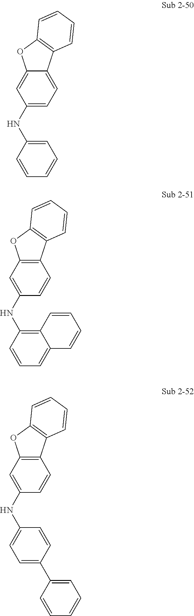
C12=CC(NC3=CC=CC=C3)=CC=C1C1=C(O2)C=CC=C1.C12=C(C=CC(NC3=C4C(=CC=C3)C=CC=C4)=C1)C1=C(O2)C=CC=C1.C12=C(C=CC(NC3=CC=C(C4=CC=CC=C4)C=C3)=C1)C1=C(O2)C=CC=C1
